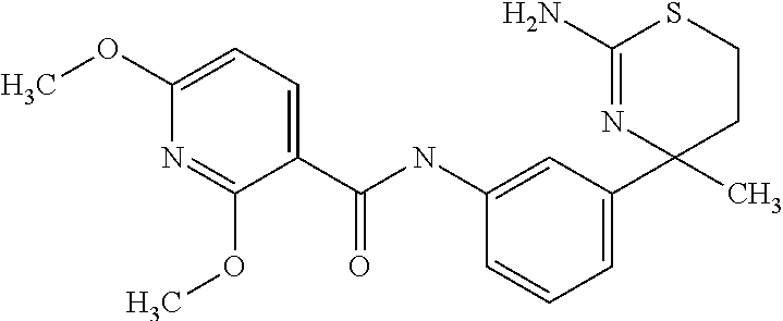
C1(C(NC2=CC(C3(C)CCSC(N)=N3)=CC=C2)=O)=CC=C(OC)N=C1OC
